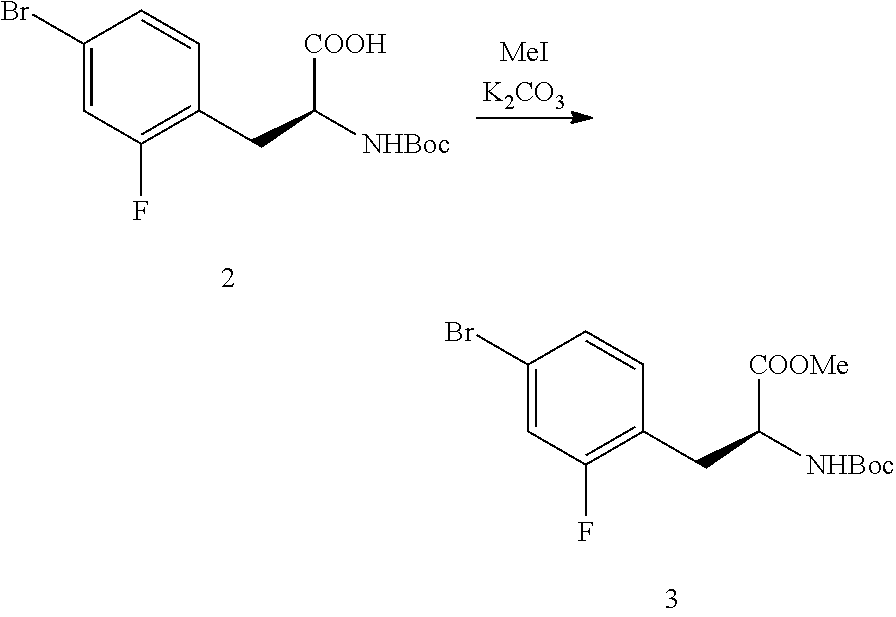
C1(CC([NHBoc])[COOMe])=C(F)C=C(Br)C=C1.[MeIK2CO3].C1(CC([NHBoc])[COOH])=C(F)C=C(Br)C=C1
